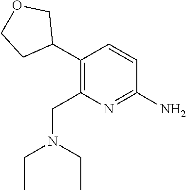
C1(N)=NC(CN(CC)CC)=C(C2COCC2)C=C1
